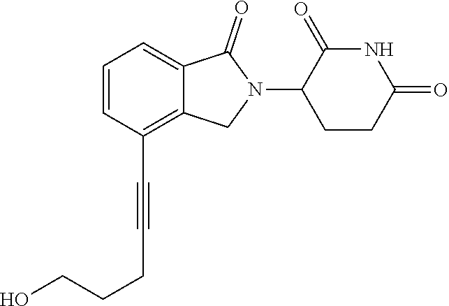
C1=CC(C#CCCCO)=C2C(=C1)C(=O)N(C1C(=O)NC(=O)CC1)C2
